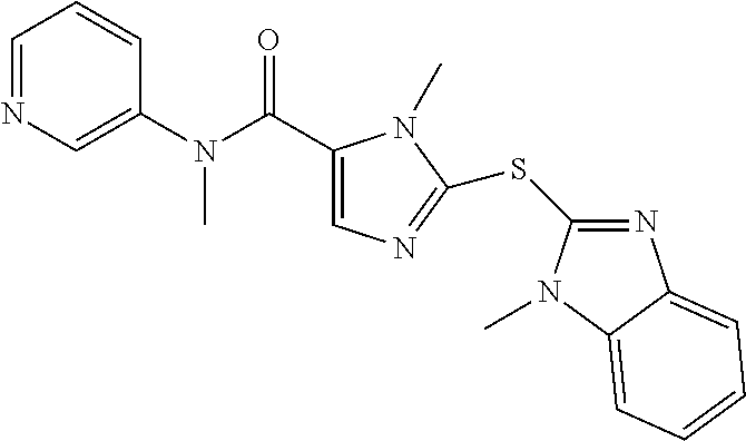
C1=NC=C(N(C(C2=CN=C(SC3=NC4=CC=CC=C4N3C)N2C)=O)C)C=C1
